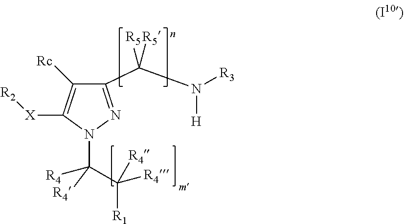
C(N([H])[R3])([R5])([R5])C1=NN(C([R4])(C([R1])([R4])[R4])[R4])C([X][R2])=C1[Rc]
